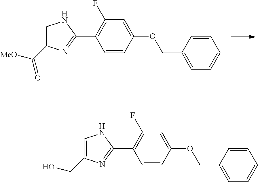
C1(OCC2=CC=CC=C2)=CC(F)=C(C2=NC(C([MeO])=O)=CN2)C=C1.C1(OCC2=CC=CC=C2)=CC(F)=C(C2=NC(CO)=CN2)C=C1
